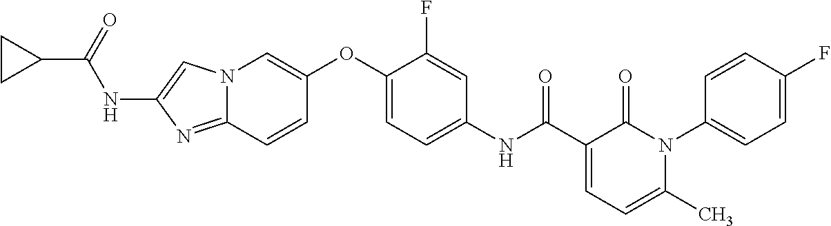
N12C(=NC(NC(C3CC3)=O)=C1)C=CC(OC1=CC=C(NC(C3=CC=C(C)N(C4=CC=C(F)C=C4)C3=O)=O)C=C1F)=C2
